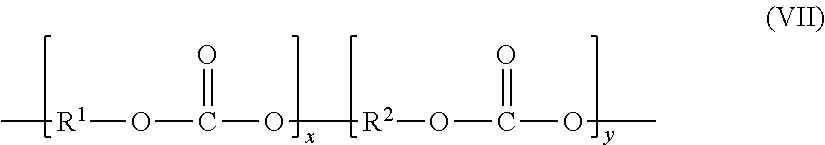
C[R1]OC(=O)O[R2]OC(=O)OC
